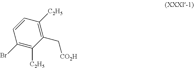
C1(Br)=C([C2H5])C(C[CO2H])=C([C2H5])C=C1
